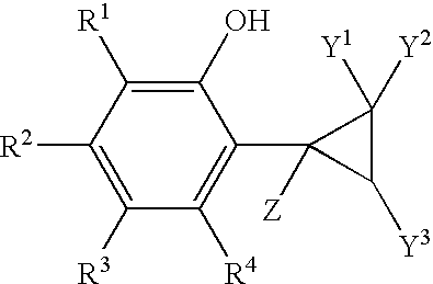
C1(O)=C([R1])C([R2])=C([R3])C([R4])=C1C1([Z])C([Y3])C1([Y2])[Y1]
